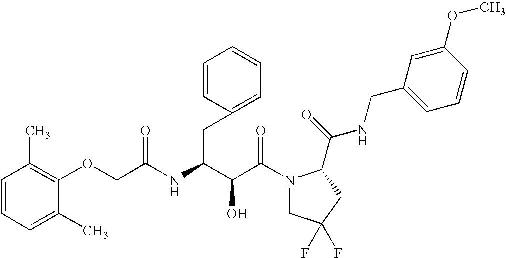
C(C(N1CC(F)(F)CC1C(NCC1=CC=CC(OC)=C1)=O)=O)(O)C(CC1=CC=CC=C1)NC(=O)COC1=C(C)C=CC=C1C
